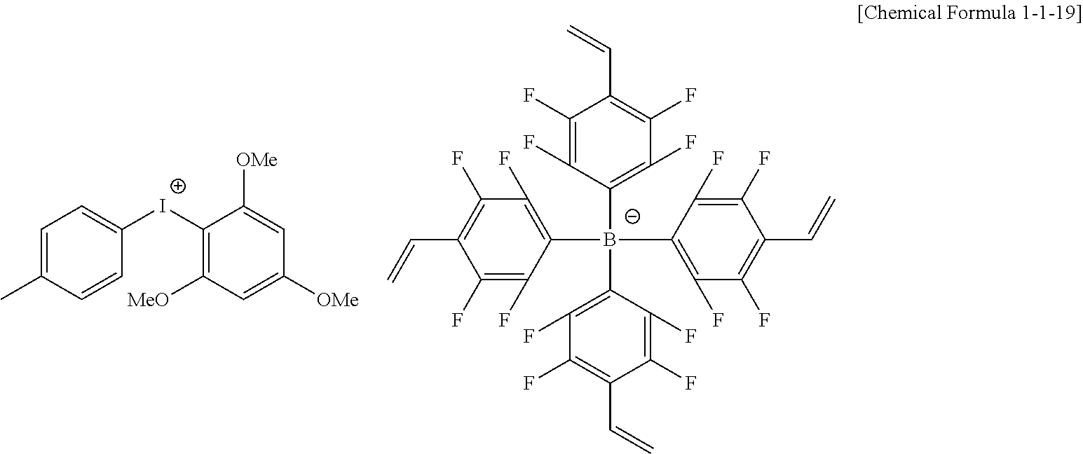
C1(F)=C(F)C([B-](C2=C(F)C(F)=C(C=C)C(F)=C2F)(C2=C(F)C(F)=C(C=C)C(F)=C2F)C2=C(F)C(F)=C(C=C)C(F)=C2F)=C(F)C(F)=C1C=C.C1=C(C)C=CC([I+]C2=C([MeO])C=C([OMe])C=C2[OMe])=C1
